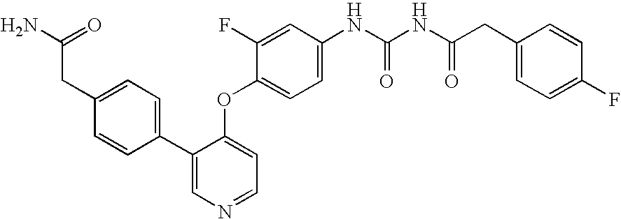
NC(=O)CC1=CC=C(C2=CN=CC=C2OC2=CC=C(NC(NC(CC3=CC=C(F)C=C3)=O)=O)C=C2F)C=C1
